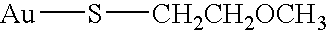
[Au]S[CH2CH2OCH3]
